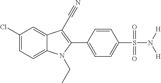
C1(Cl)=CC=C2C(=C1)C(C#N)=C(C1=CC=C(S(N([H])[H])(=O)=O)C=C1)N2CC
